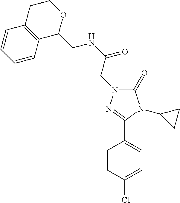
C(NC(=O)CN1C(=O)N(C2CC2)C(C2=CC=C(Cl)C=C2)=N1)C1OCCC2=C1C=CC=C2
